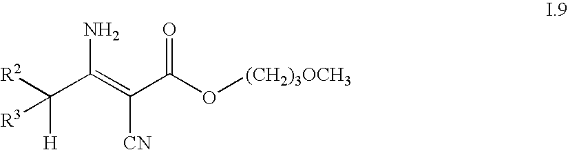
C(C(=C(C(O[(CH2)3OCH3])=O)[CN])N)([H])([R2])[R3]
